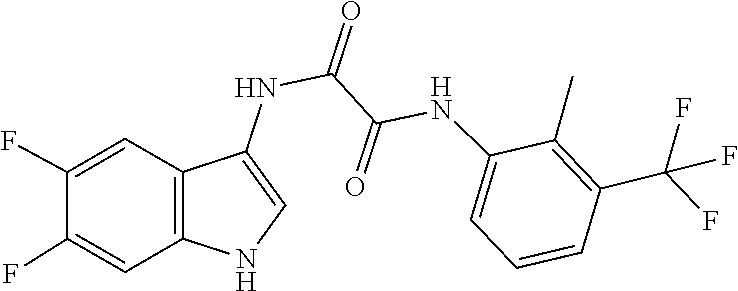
C1(C)=C(C(F)(F)F)C=CC=C1NC(C(NC1=CNC2=C1C=C(F)C(F)=C2)=O)=O
